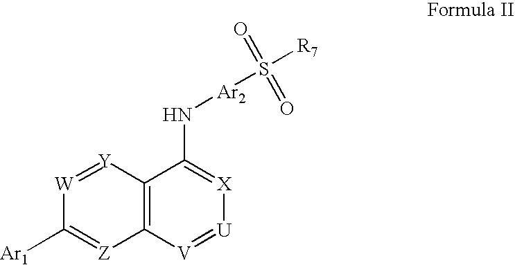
[W]1=[Y]C2=C([Z]=C1[Ar1])[V]=[U][X]=C2N[Ar2]S([R7])(=O)=O
